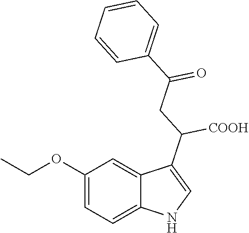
C1(OCC)=CC=C2C(=C1)C(C([COOH])CC(=O)C1=CC=CC=C1)=CN2
